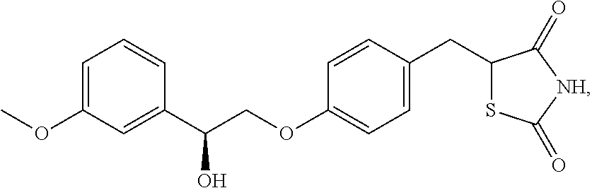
C1=C(OC)C=C(C(COC2=CC=C(CC3SC(=O)[NH]C3=O)C=C2)O)C=C1
